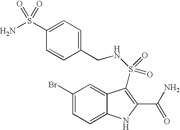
C1(Br)=CC=C2C(=C1)C(S(NCC1=CC=C(S(=O)(N)=O)C=C1)(=O)=O)=C(C(N)=O)N2
